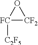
[FC]1([C2F5])[CF2]O1
